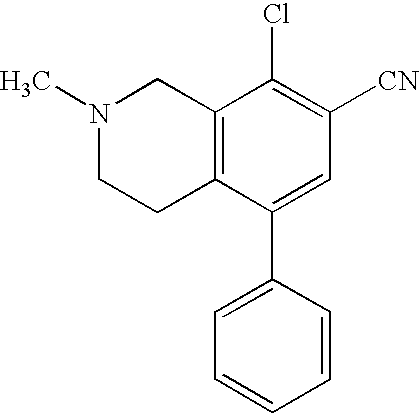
N1(C)CCC2=C(C1)C(Cl)=C([CN])C=C2C1=CC=CC=C1
